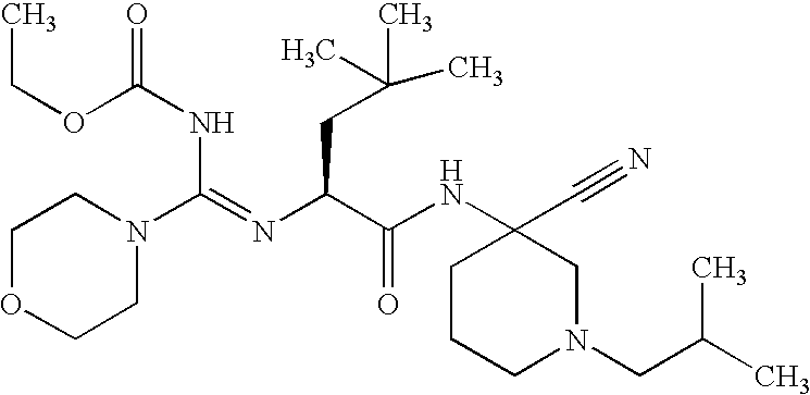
C1OCCN(C(NC(OCC)=O)=NC(CC(C)(C)C)C(NC2(C#N)CCCN(CC(C)C)C2)=O)C1
